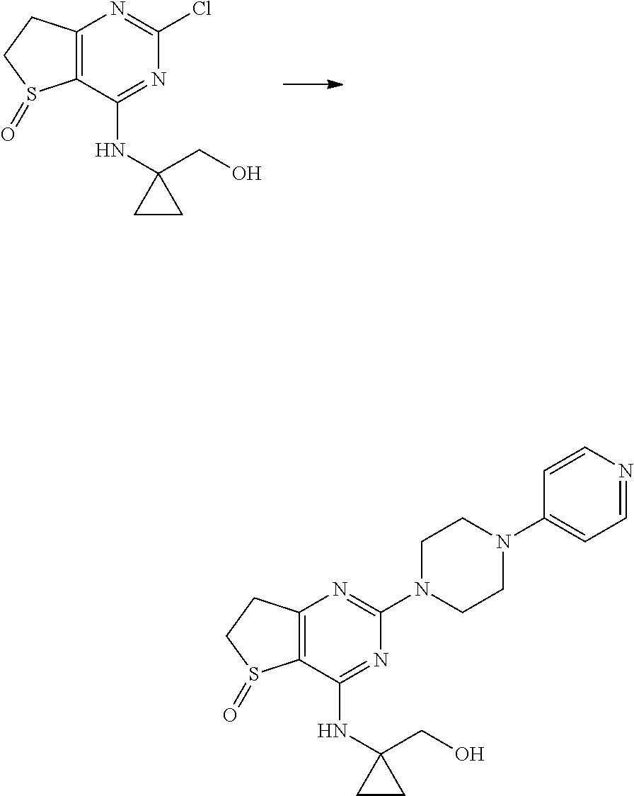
C12=C(C(NC3(CO)CC3)=NC(Cl)=N1)S(=O)CC2.C12=C(C(NC3(CO)CC3)=NC(N3CCN(C4=CC=NC=C4)CC3)=N1)S(=O)CC2
